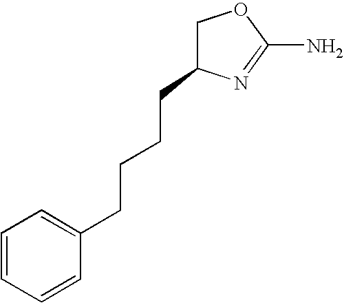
C1C(CCCCC2=CC=CC=C2)N=C(N)O1
